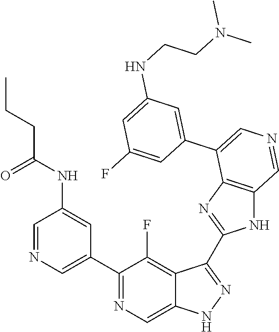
C1(C2=CN=CC(NC(CCC)=O)=C2)=NC=C2C(=C1F)C(C1=NC3=C(N1)C=NC=C3C1=CC(NCCN(C)C)=CC(F)=C1)=NN2
